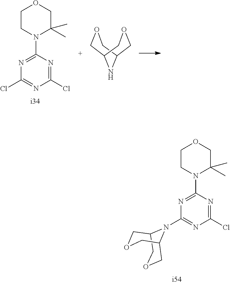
N1=C(N2CCOCC2(C)C)N=C(Cl)N=C1Cl.O1CC2NC(C1)COC2.N1=C(N2CCOCC2(C)C)N=C(Cl)N=C1N1C2COCC1COC2
